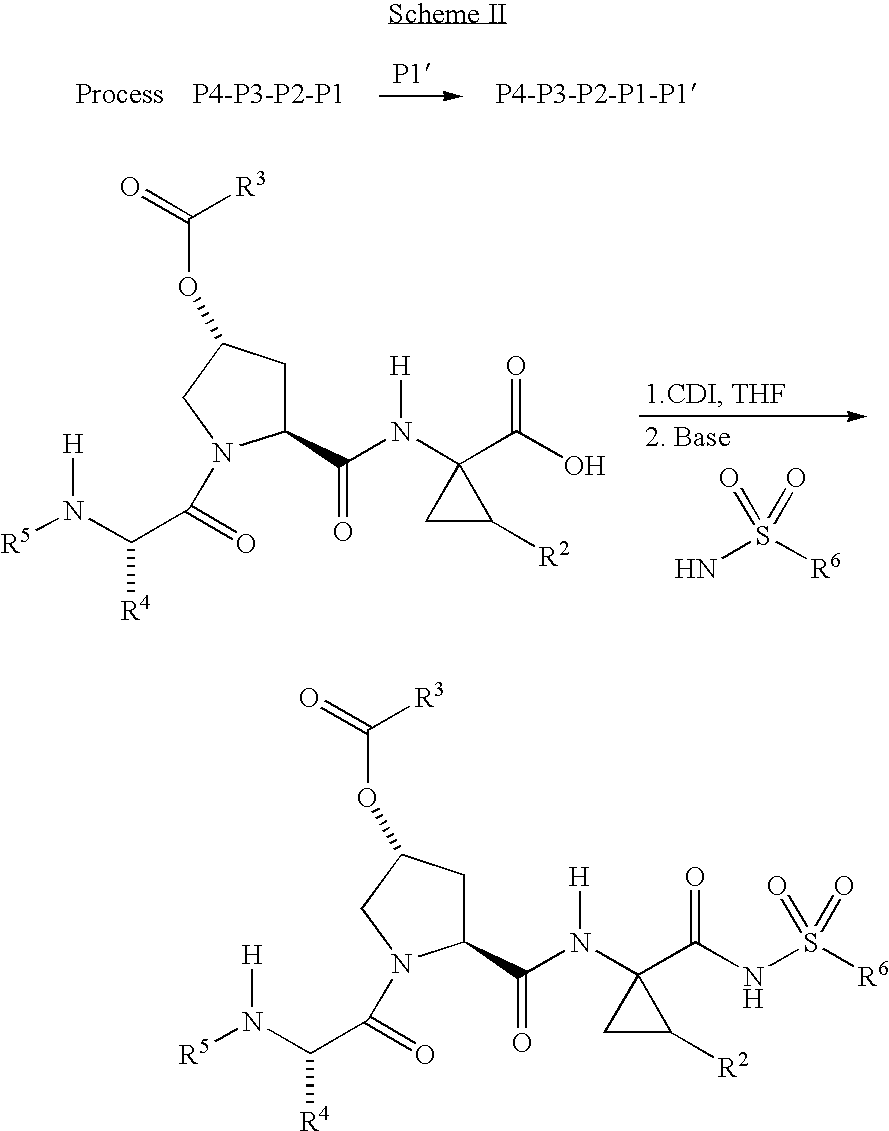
[P4-P3-P2-P1].[P4-P3-P2-P1-P1].NS([R6])(=O)=O.C1(C(N(C2(C(O)=O)CC2[R2])[H])=O)CC(OC(=O)[R3])CN1C(=O)C(N([R5])[H])[R4].C1(C(N(C2(C(NS([R6])(=O)=O)=O)CC2[R2])[H])=O)CC(OC(=O)[R3])CN1C(=O)C(N([R5])[H])[R4]
